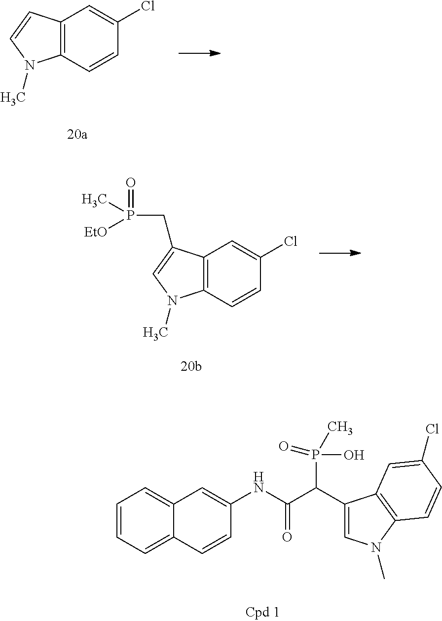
C12=C(C=CC(Cl)=C1)N(C)C=C2CP(=O)(C)[EtO].C1=CC=C2C(=C1)C=C(NC(C(C1=CN(C)C3=C1C=C(Cl)C=C3)P(C)(=O)O)=O)C=C2.C12=C(C=CC(Cl)=C1)N(C)C=C2
